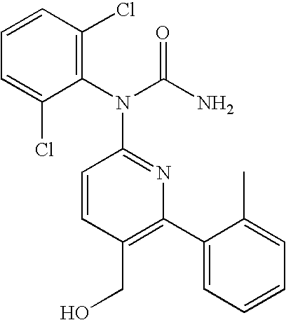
C1=CC(N(C(N)=O)C2=C(Cl)C=CC=C2Cl)=NC(C2=CC=CC=C2C)=C1CO
